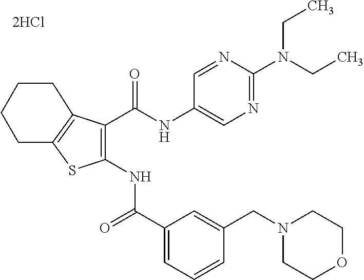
C1(C(=O)NC2=C(C(NC3=CN=C(N(CC)CC)N=C3)=O)C3=C(S2)CCCC3)=CC=CC(CN2CCOCC2)=C1
